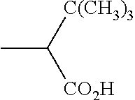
CC([C(CH3)3])[CO2H]
